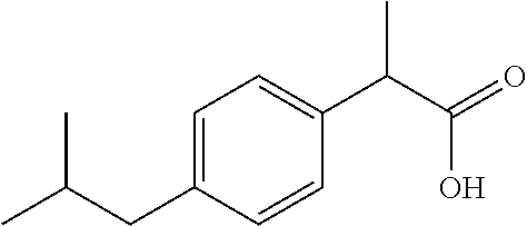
C1=C(CC(C)C)C=CC(C(C(=O)O)C)=C1
